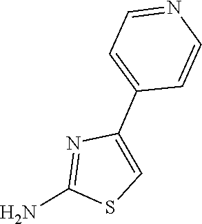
C1(C2=CSC(N)=N2)=CC=NC=C1
